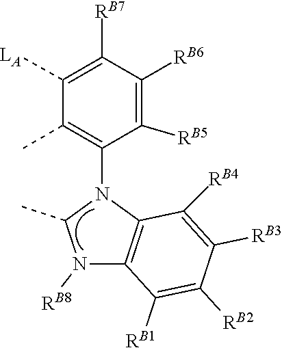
[RB8]N1C(C)N(C2=C(C)C([LA])=C([RB7])C([RB6])=C2[RB5])C2=C1C([RB1])=C([RB2])C([RB3])=C2[RB4]
